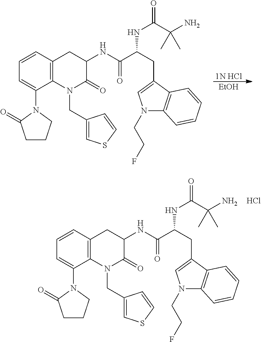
C1=CC2=C(C(N3C(=O)CCC3)=C1)N(CC1=CSC=C1)C(=O)C(NC(C(CC1=CN(CCF)C3=C1C=CC=C3)NC(=O)C(N)(C)C)=O)C2.Cl.[1N HCl].[EtOH].C1=CC2=C(C(N3C(=O)CCC3)=C1)N(CC1=CSC=C1)C(=O)C(NC(C(CC1=CN(CCF)C3=C1C=CC=C3)NC(=O)C(N)(C)C)=O)C2
